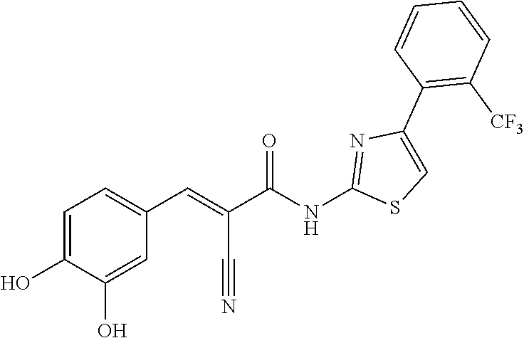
C1=CC([CF3])=C(C2=CSC(NC(C(=CC3=CC=C(O)C(O)=C3)C#N)=O)=N2)C=C1
